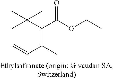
C1(C)=C(C(OCC)=O)C(C)(C)CC=C1
